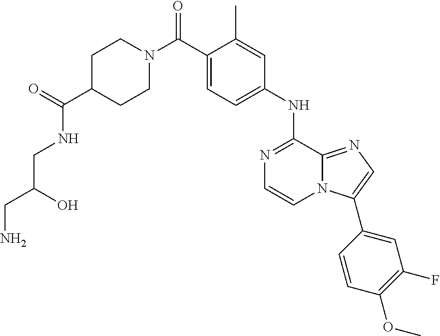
C1(NC2=NC=CN3C2=NC=C3C2=CC(F)=C(OC)C=C2)=CC=C(C(N2CCC(C(=O)NCC(O)CN)CC2)=O)C(C)=C1
